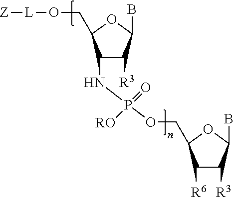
C1(NP(OCC2C([R6])C([R3])C(B)O2)(=O)[RO])C([R3])C(B)OC1CO[L][Z]
